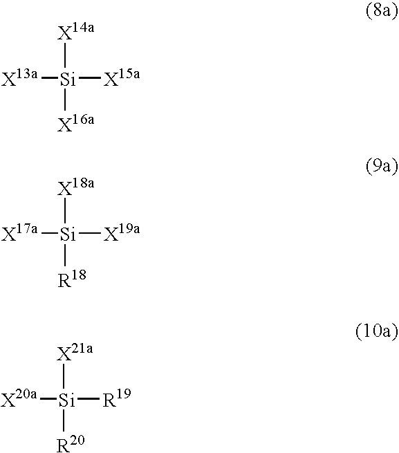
[X13a][Si]([X15a])([X14a])[X16a].[X17a][Si]([X19a])([X18a])[R18].[X20a][Si]([R19])([X21a])[R20]
